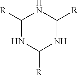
N1C([R])NC([R])NC1[R]
